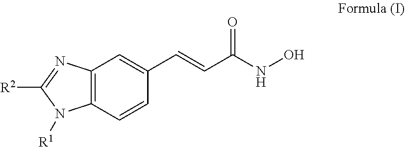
C12=C(C=CC(C=CC(NO)=O)=C1)N([R1])C([R2])=N2
